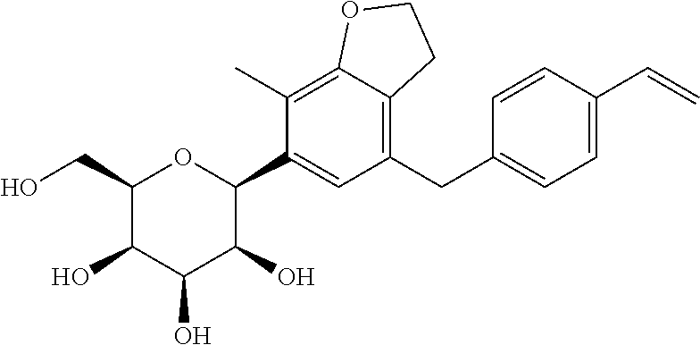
C1(C)=C2C(=C(CC3=CC=C(C=C)C=C3)C=C1C1OC(CO)C(O)C(O)C1O)CCO2
